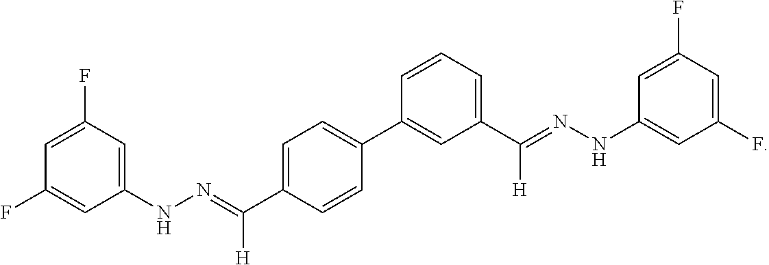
C([H])(=NNC1=CC(F)=CC(F)=C1)C1=CC=C(C2=CC(C([H])=NNC3=CC(F)=CC(F)=C3)=CC=C2)C=C1
